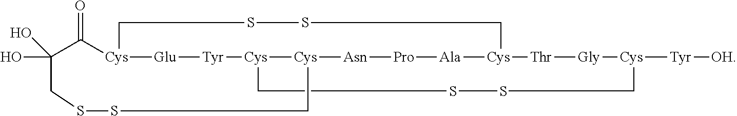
[Cys]12[Glu][Tyr][Cys]3[Cys]([Asn][Pro][Ala][Cys]([Thr][Gly][Cys]([Tyr][OH])CSSC3)CSSC1)CCSSCC(O)(O)C2=O
